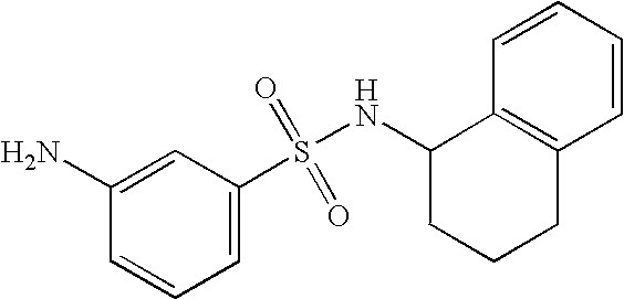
N(S(C1=CC=CC(N)=C1)(=O)=O)C1CCCC2=C1C=CC=C2
